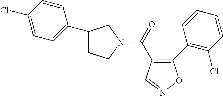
C(=O)(C1=C(C2=C(Cl)C=CC=C2)ON=C1)N1CCC(C2=CC=C(Cl)C=C2)C1
